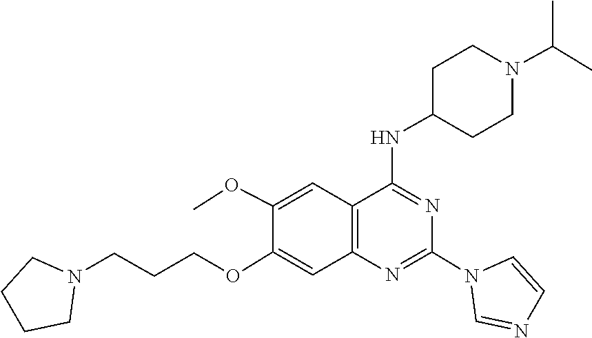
N1(C2=NC3=C(C=C(OC)C(OCCCN4CCCC4)=C3)C(NC3CCN(C(C)C)CC3)=N2)C=NC=C1
